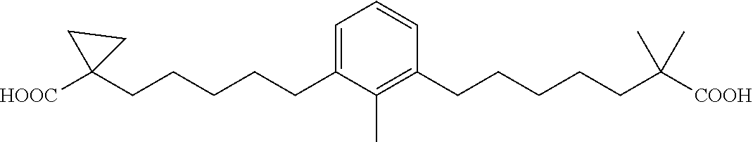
C1=CC(CCCCCC(C)(C)[COOH])=C(C)C(CCCCCC2([HOOC])CC2)=C1
